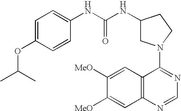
C1(N2CC(NC(NC3=CC=C(OC(C)C)C=C3)=O)CC2)=NC=NC2=C1C=C([MeO])C([MeO])=C2
